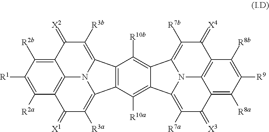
C12=C([R2b])C([R1])=C([R2a])C3=C1N1C(=C([R3a])C3=[X1])C3=C(C1=C([R3b])C2=[X2])C([R10b])=C1C2=C([R7b])C(=[X4])C4=C5C(=C([R8a])C([R9])=C4[R8b])C(=[X3])C([R7a])=C(C1=C3[R10a])N52
